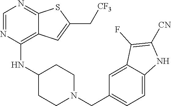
C1=NC(NC2CCN(CC3=CC=C4C(=C3)C(F)=C([CN])N4)CC2)=C2C(=N1)SC(C[CF3])=C2
